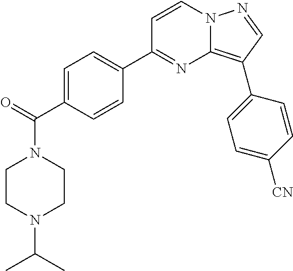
C1=C(C(=O)N2CCN(C(C)C)CC2)C=CC(C2=NC3=C(C4=CC=C([CN])C=C4)C=NN3C=C2)=C1
